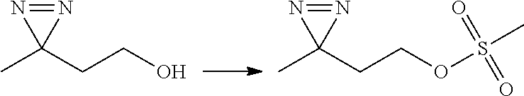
CC1(CCO)N=N1.CC1(CCOS(C)(=O)=O)N=N1
